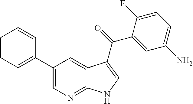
C1(C2=CC=CC=C2)=CN=C2C(=C1)C(C(=O)C1=CC(N)=CC=C1F)=CN2
